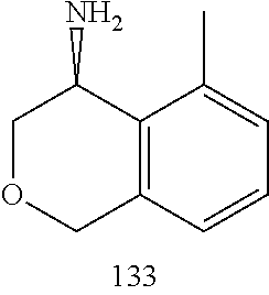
C1OCC2=C(C1N)C(C)=CC=C2
